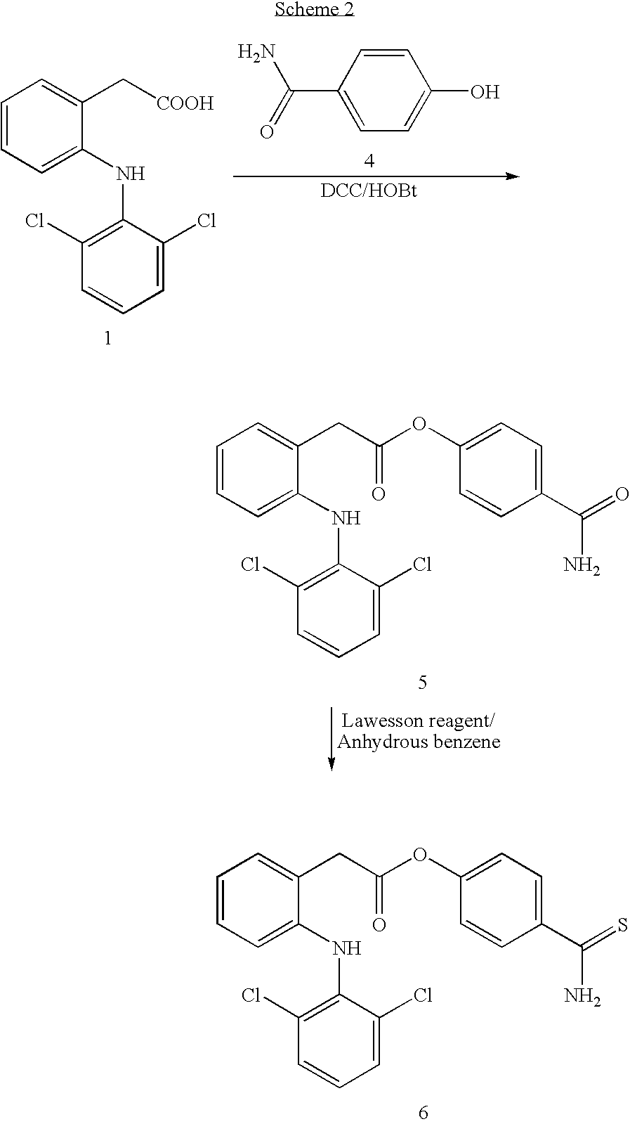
C1=CC=C(NC2=C(Cl)C=CC=C2Cl)C(CC(OC2=CC=C(C(=S)N)C=C2)=O)=C1.C1=CC=C(NC2=C(Cl)C=CC=C2Cl)C(CC(OC2=CC=C(C(=O)N)C=C2)=O)=C1.C1=CC=C(NC2=C(Cl)C=CC=C2Cl)C(C[COOH])=C1.C1=CC(C(=O)N)=CC=C1O
